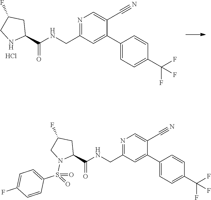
N1=C(CNC(=O)C2CC(F)CN2S(=O)(C2=CC=C(F)C=C2)=O)C=C(C2=CC=C(C(F)(F)F)C=C2)C(C#N)=C1.N1=C(CNC(=O)C2CC(F)CN2)C=C(C2=CC=C(C(F)(F)F)C=C2)C(C#N)=C1.Cl
